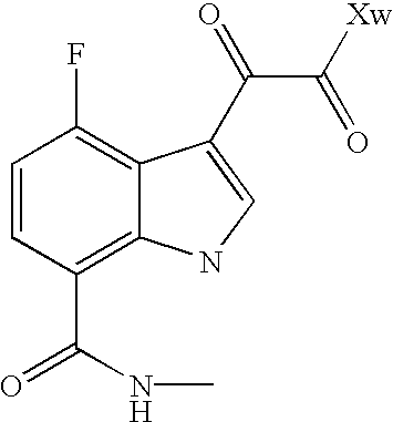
C1=CC(C(NC)=O)=C2C(=C1F)C(C(=O)C([Xw])=O)=CN2
